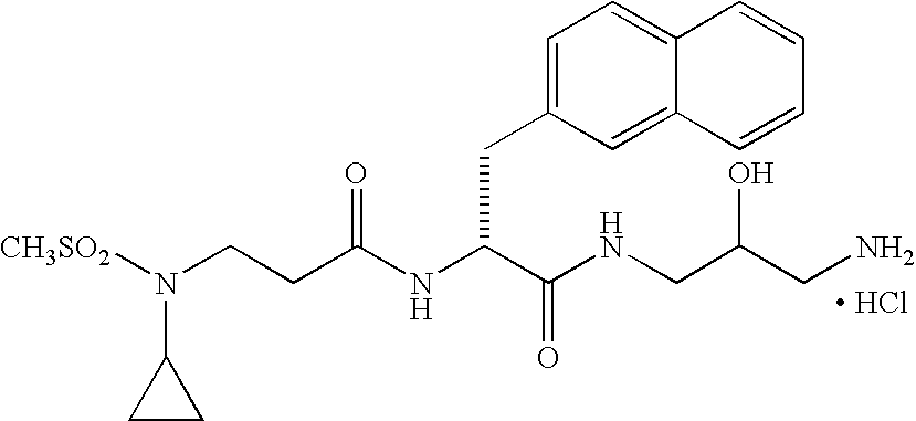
[ HCl].N(C(C(NCC(CN)O)=O)CC1=CC=C2C(=C1)C=CC=C2)C(CCN([CH3SO2])C1CC1)=O
